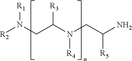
[R2]N(CC(N(CC(N)[R5])[R4])[R3])[R1]
